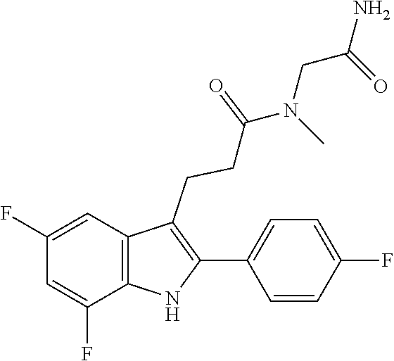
C1(C2=C(CCC(=O)N(CC(N)=O)C)C3=C(N2)C(F)=CC(F)=C3)=CC=C(F)C=C1
